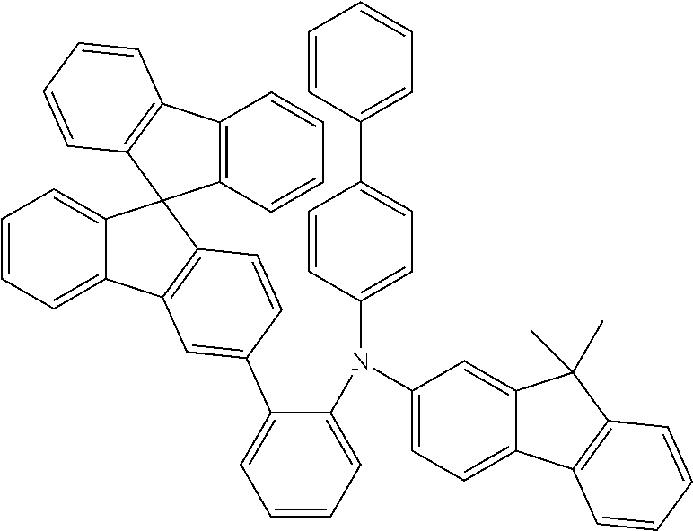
C1=CC=C2C(=C1)C1(C3=C2C=C(C2=CC=CC=C2N(C2=CC=C(C4=CC=CC=C4)C=C2)C2=CC=C4C(=C2)C(C)(C)C2=C4C=CC=C2)C=C3)C2=C(C=CC=C2)C2=C1C=CC=C2
